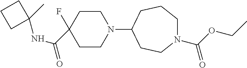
C1CN(C2CCN(C(OCC)=O)CCC2)CCC1(F)C(NC1(C)CCC1)=O
